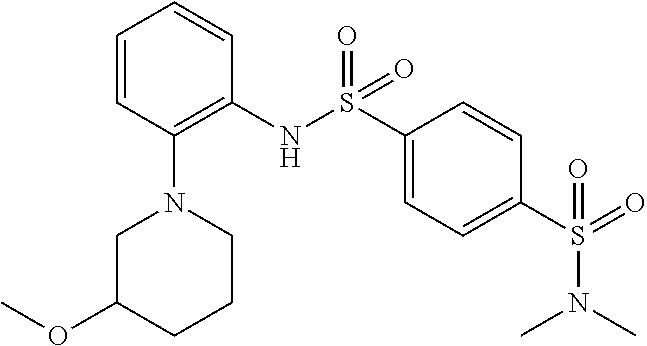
C1=CC(N2CC(OC)CCC2)=C(NS(C2=CC=C(S(=O)(N(C)C)=O)C=C2)(=O)=O)C=C1
